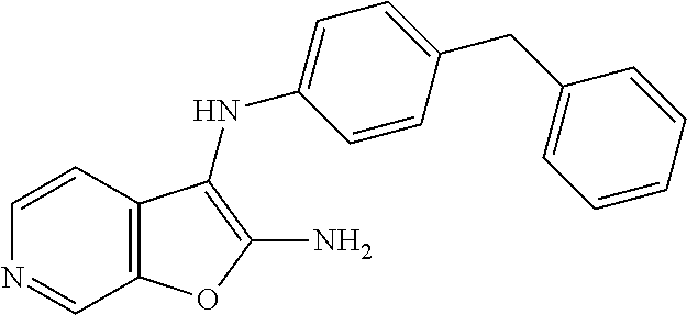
C1=CC2=C(C=N1)OC(N)=C2NC1=CC=C(CC2=CC=CC=C2)C=C1
